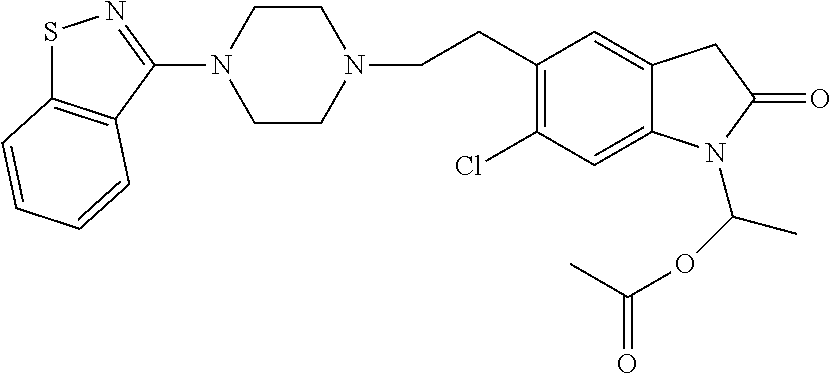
C1CN(CCC2=C(Cl)C=C3C(=C2)CC(=O)N3C(OC(=O)C)C)CCN1C1=NSC2=C1C=CC=C2
